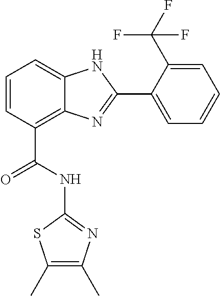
C1=CC(C(NC2=NC(C)=C(C)S2)=O)=C2C(=C1)NC(C1=CC=CC=C1C(F)(F)F)=N2
